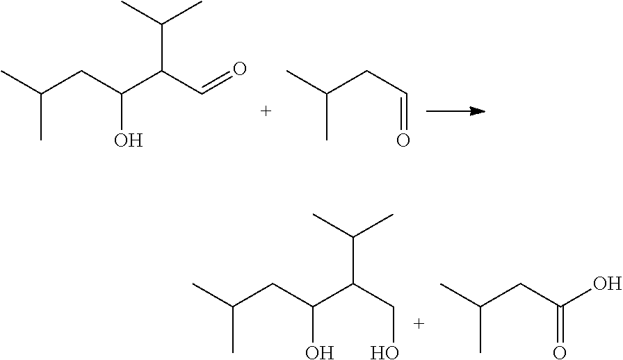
C(C)(C)CC(O)C(C(C)C)C=O.C(C)(C)CC=O.C(C)(C)CC(O)C(C(C)C)CO.C(C)(C)CC(=O)O
